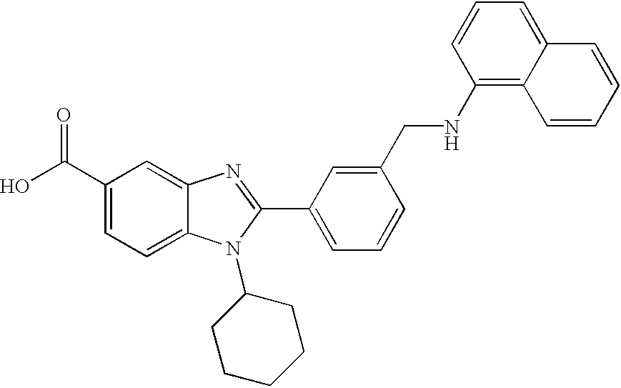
OC(C1=CC=C2C(=C1)N=C(C1=CC=CC(CNC3=C4C(=CC=C3)C=CC=C4)=C1)N2C1CCCCC1)=O
